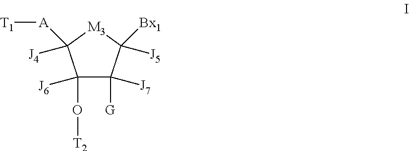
C1(O[T2])([J6])C([G])([J7])C([J5])([Bx1])[M3]C1([A][T1])[J4]
